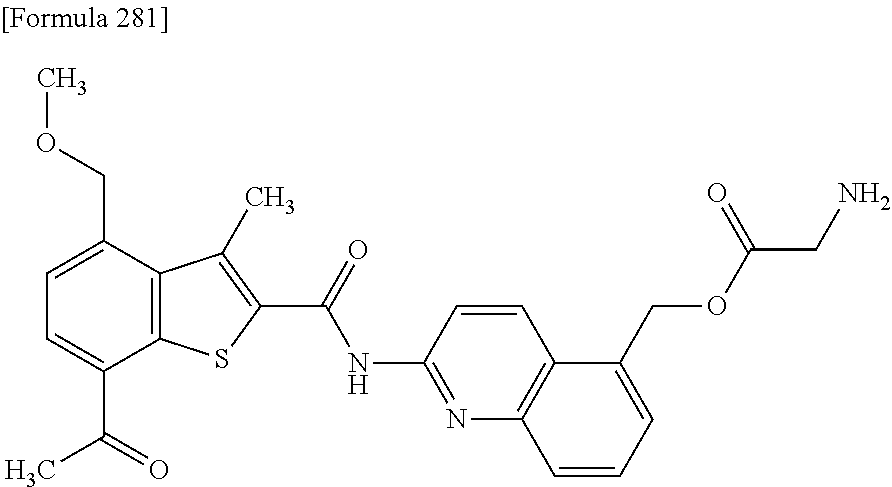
C1=C(C(=O)C)C2=C(C(COC)=C1)C(C)=C(C(=O)NC1=NC3=C(C=C1)C(COC(CN)=O)=CC=C3)S2
